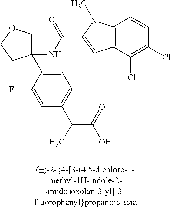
C1(NC(=O)C2=CC3=C(N2C)C=CC(Cl)=C3Cl)(C2=CC=C(C(C(=O)O)C)C=C2F)COCC1
